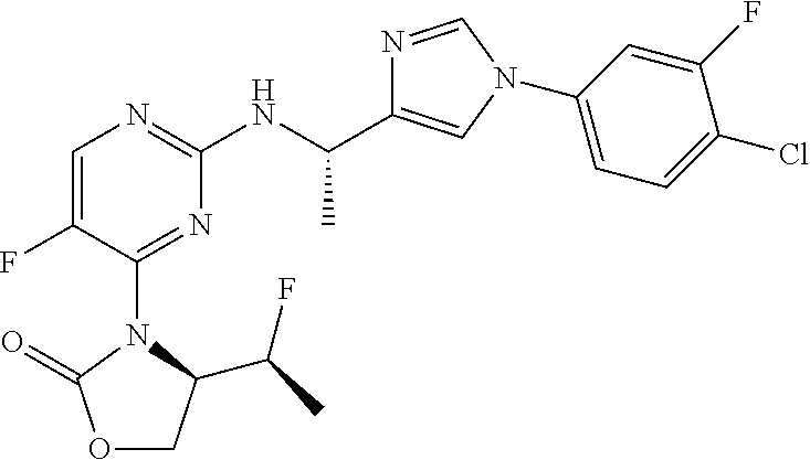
O1CC(C(F)C)N(C2=NC(NC(C)C3=CN(C4=CC=C(Cl)C(F)=C4)C=N3)=NC=C2F)C1=O
